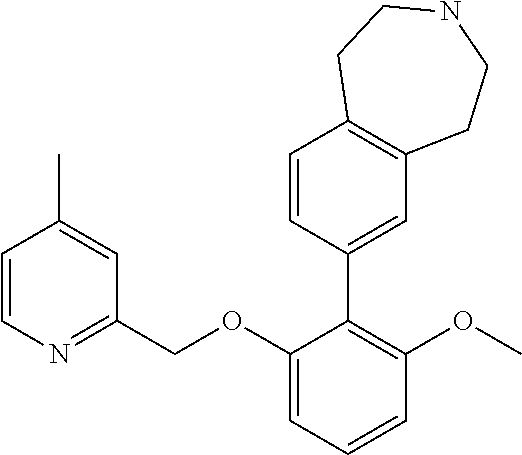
C1=CN=C(COC2=CC=CC(OC)=C2C2=CC3=C(C=C2)CCNCC3)C=C1C
